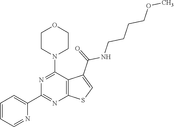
C1=CC=NC(C2=NC3=C(C(N4CCOCC4)=N2)C(C(=O)NCCCCOC)=CS3)=C1
